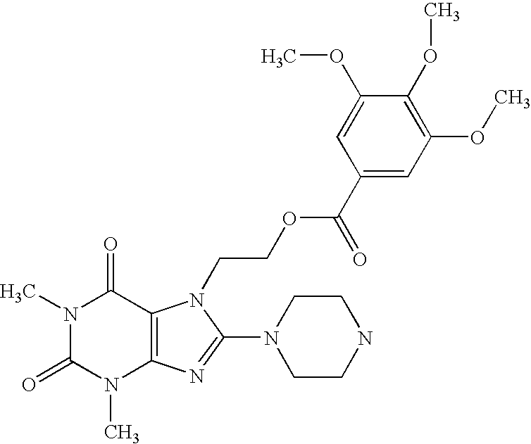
C1(=O)N(C)C2=C(C(=O)N1C)N(CCOC(C1=CC(OC)=C(OC)C(OC)=C1)=O)C(N1CCNCC1)=N2
